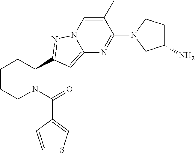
C1CCN(C(=O)C2=CSC=C2)C(C2=NN3C(=C2)N=C(N2CC(N)CC2)C(C)=C3)C1
